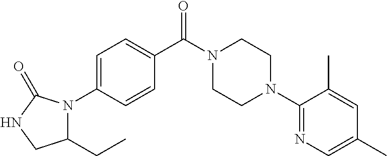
C1=C(N2C(CC)CNC2=O)C=CC(C(N2CCN(C3=NC=C(C)C=C3C)CC2)=O)=C1
